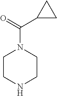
C1CNCCN1C(C1CC1)=O
